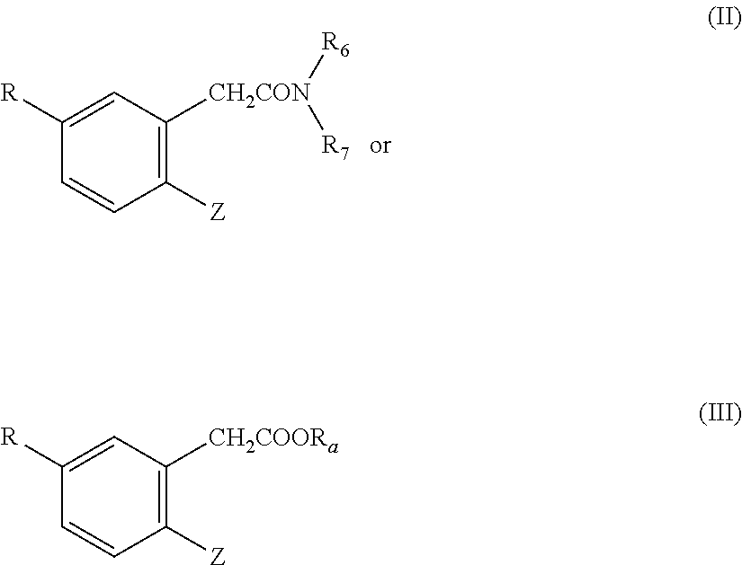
C1([R])=CC([CH2CON]([R6])[R7])=C([Z])C=C1.C1([R])=CC([CH2COORa])=C([Z])C=C1
